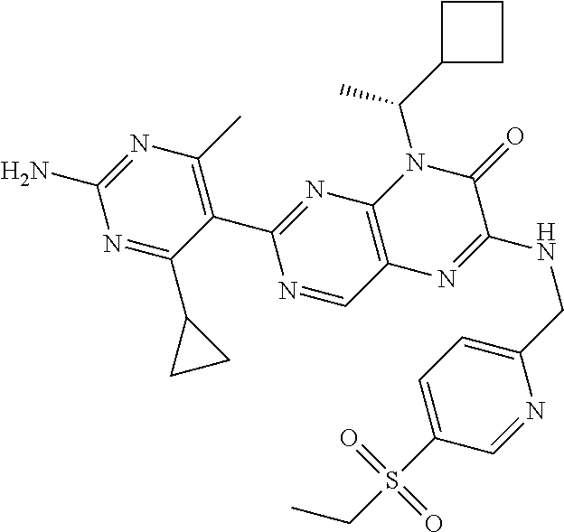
C1(N)=NC(C)=C(C2=NC3=C(C=N2)N=C(NCC2=CC=C(S(=O)(=O)CC)C=N2)C(=O)N3C(C2CCC2)C)C(C2CC2)=N1
